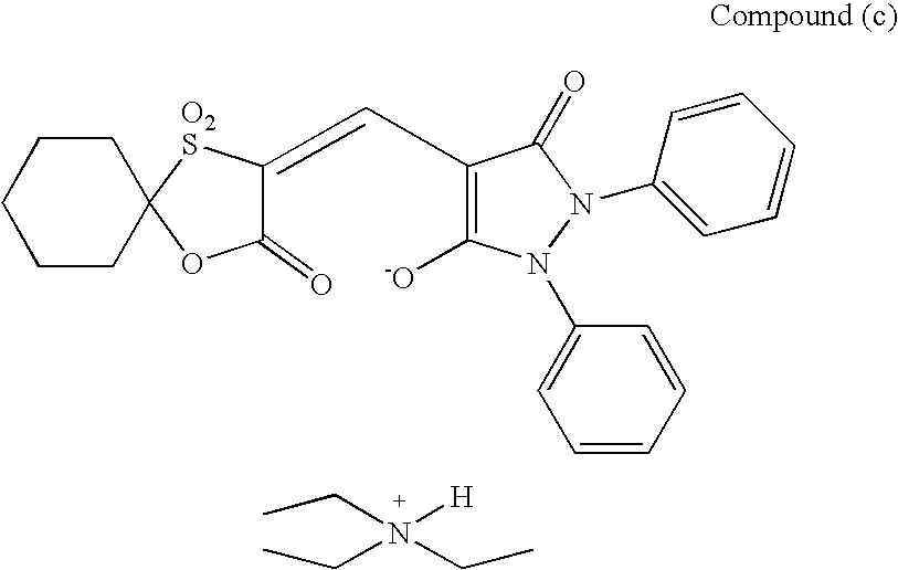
C(N(CC)(CC)[H])C.C1CCCCC12OC(=O)C(=CC1=C([-O])N(C3=CC=CC=C3)N(C3=CC=CC=C3)C1=O)[O2S]2
